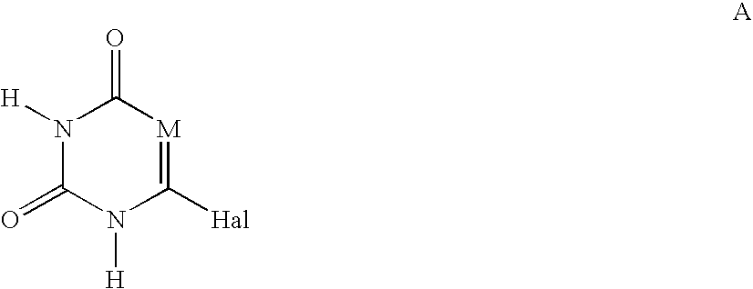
C1(=O)N([H])C(=O)N([H])C([Hal])=[M]1
